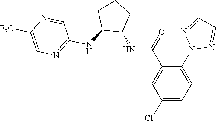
C1(N2N=CC=N2)=CC=C(Cl)C=C1C(=O)NC1CCCC1NC1=NC=C([F3C])N=C1
